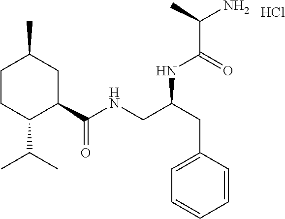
C1CC(C(C)C)C(C(NCC(CC2=CC=CC=C2)NC(C(C)N)=O)=O)CC1C.Cl
